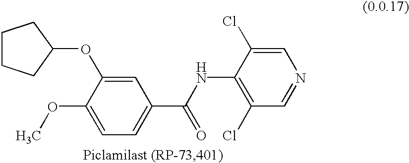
C1CCC(OC2=CC(C(NC3=C(Cl)C=NC=C3Cl)=O)=CC=C2OC)C1
